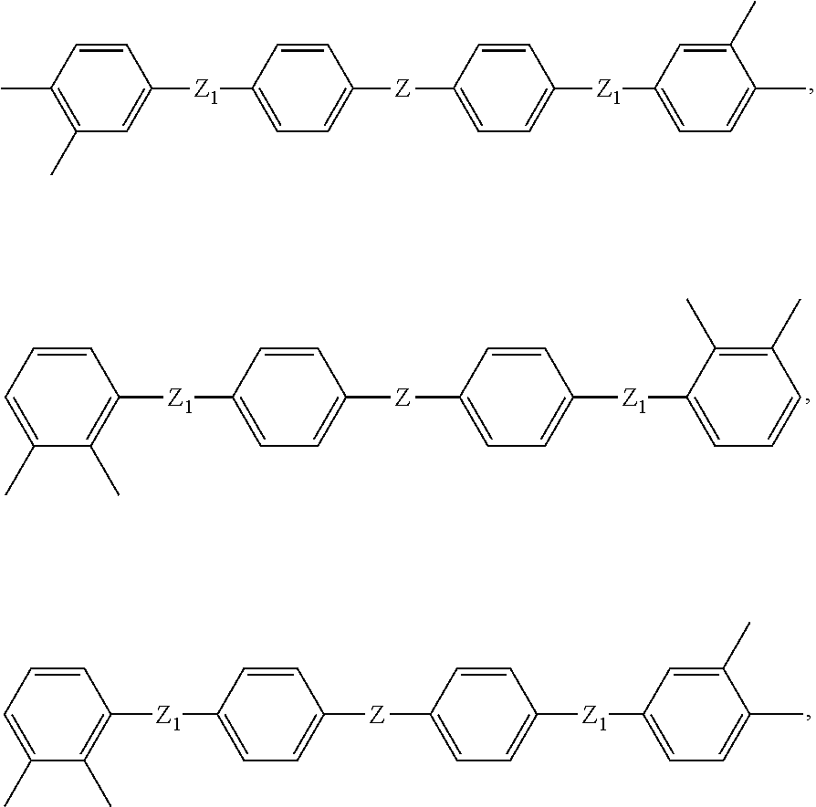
C1(C)=C(C)C=C([Z1]C2=CC=C([Z]C3=CC=C([Z1]C4=CC=C(C)C(C)=C4)C=C3)C=C2)C=C1.C1=C(C)C(C)=C([Z1]C2=CC=C([Z]C3=CC=C([Z1]C4=CC=CC(C)=C4C)C=C3)C=C2)C=C1.C1=C(C)C(C)=C([Z1]C2=CC=C([Z]C3=CC=C([Z1]C4=CC=C(C)C(C)=C4)C=C3)C=C2)C=C1
